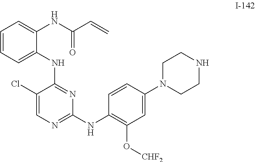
N(C1=NC(NC2=C(O[CHF2])C=C(N3CCNCC3)C=C2)=NC=C1Cl)C1=CC=CC=C1NC(C=C)=O
